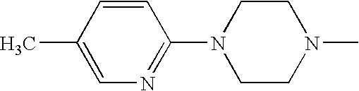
C1(C)=CN=C(N2CCN(C)CC2)C=C1
